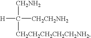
[H]C([CH2NH2])([CH2CH2CH2CH2CH2NH2])[CH2CH2NH2]
